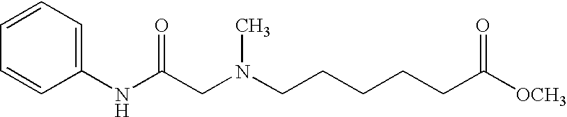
C1(NC(CN(CCCCCC([OCH3])=O)C)=O)=CC=CC=C1
